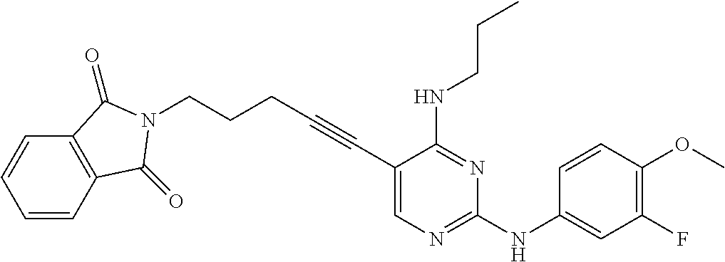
C1=CC2=C(C=C1)C(=O)N(CCCC#CC1=CN=C(NC3=CC(F)=C(OC)C=C3)N=C1NCCC)C2=O
